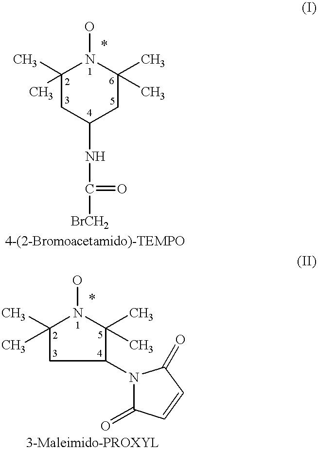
C1(C)(C)CC(NC(=O)[BrCH2])CC(C)(C)N1O.C1(C)(C)CC(N2C(=O)C=CC2=O)C(C)(C)N1O
